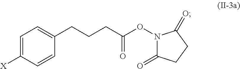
C1=C([X])C=CC(CCCC(ON2C(=O)CCC2=O)=O)=C1
